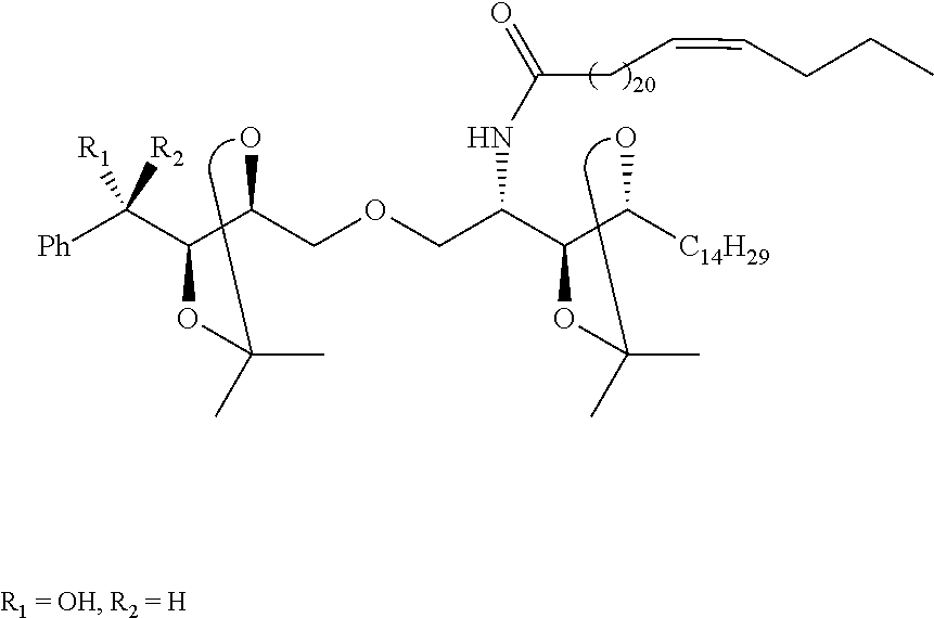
O(CC(C(C([C14H29])O)OC(C)C)NC(=O)CC=CCCC)CC(C(C([Ph])([R1])[R2])OC(C)C)O
